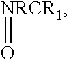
[NRCR1]=O
